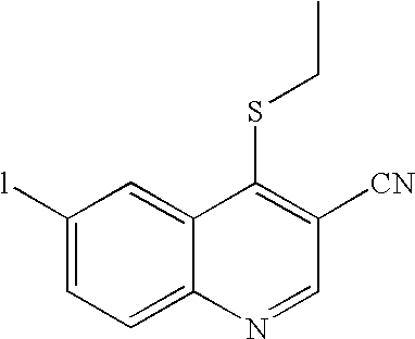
C1([l])=CC=C2C(=C1)C(SCC)=C([CN])C=N2
